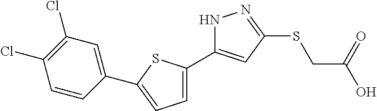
C1(C2=CC=C(C3=CC(Cl)=C(Cl)C=C3)S2)=CC(SCC(O)=O)=NN1
